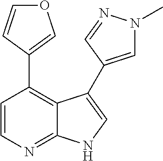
C1=CN=C2C(=C1C1=COC=C1)C(C1=CN(C)N=C1)=CN2
